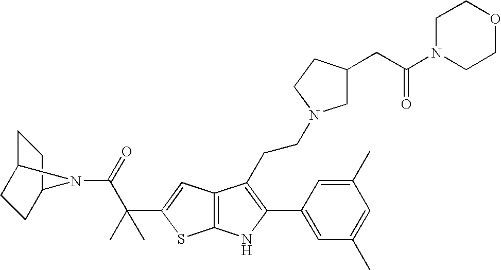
C1C2CCC(C1)N2C(=O)C(C1=CC2=C(S1)NC(C1=CC(C)=CC(C)=C1)=C2CCN1CC(CC(N2CCOCC2)=O)CC1)(C)C
